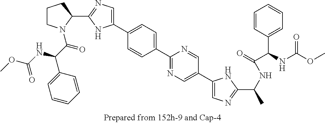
C1CN(C(C(NC(OC)=O)C2=CC=CC=C2)=O)C(C2=NC=C(C3=CC=C(C4=NC=C(C5=CN=C(C(C)NC(=O)C(C6=CC=CC=C6)NC(=O)OC)N5)C=N4)C=C3)N2)C1
